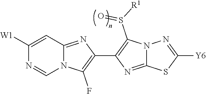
C1([W1])=CC2=NC(C3=C(S([R1])=O)N4C(=N3)SC([Y6])=N4)=C(F)N2C=N1
